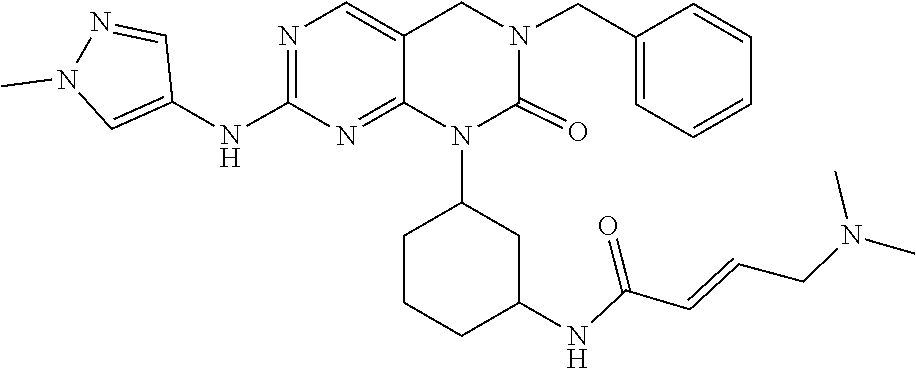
C(=CCN(C)C)C(NC1CCCC(N2C(=O)N(CC3=CC=CC=C3)CC3=CN=C(NC4=CN(C)N=C4)N=C23)C1)=O
